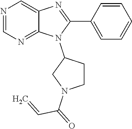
N1=CN=C2C(=C1)N=C(C1=CC=CC=C1)N2C1CCN(C(C=C)=O)C1
